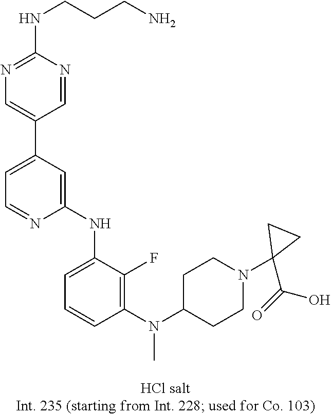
C1=C(C2=CN=C(NCCCN)N=C2)C=C(NC2=CC=CC(N(C3CCN(C4(C(O)=O)CC4)CC3)C)=C2F)N=C1
